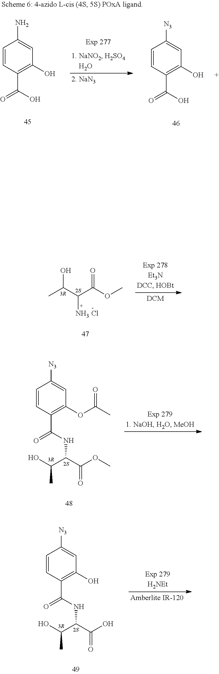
OC(C(C(OC)=O)N)C.Cl.C1=CC(C(NC(C(OC)=O)C(O)C)=O)=C(OC(C)=O)C=C1[N3].C1=CC(C(NC(C(O)=O)C(O)C)=O)=C(O)C=C1[N3].C1=CC(C(O)=O)=C(O)C=C1[N3].C1=CC(C(O)=O)=C(O)C=C1N
